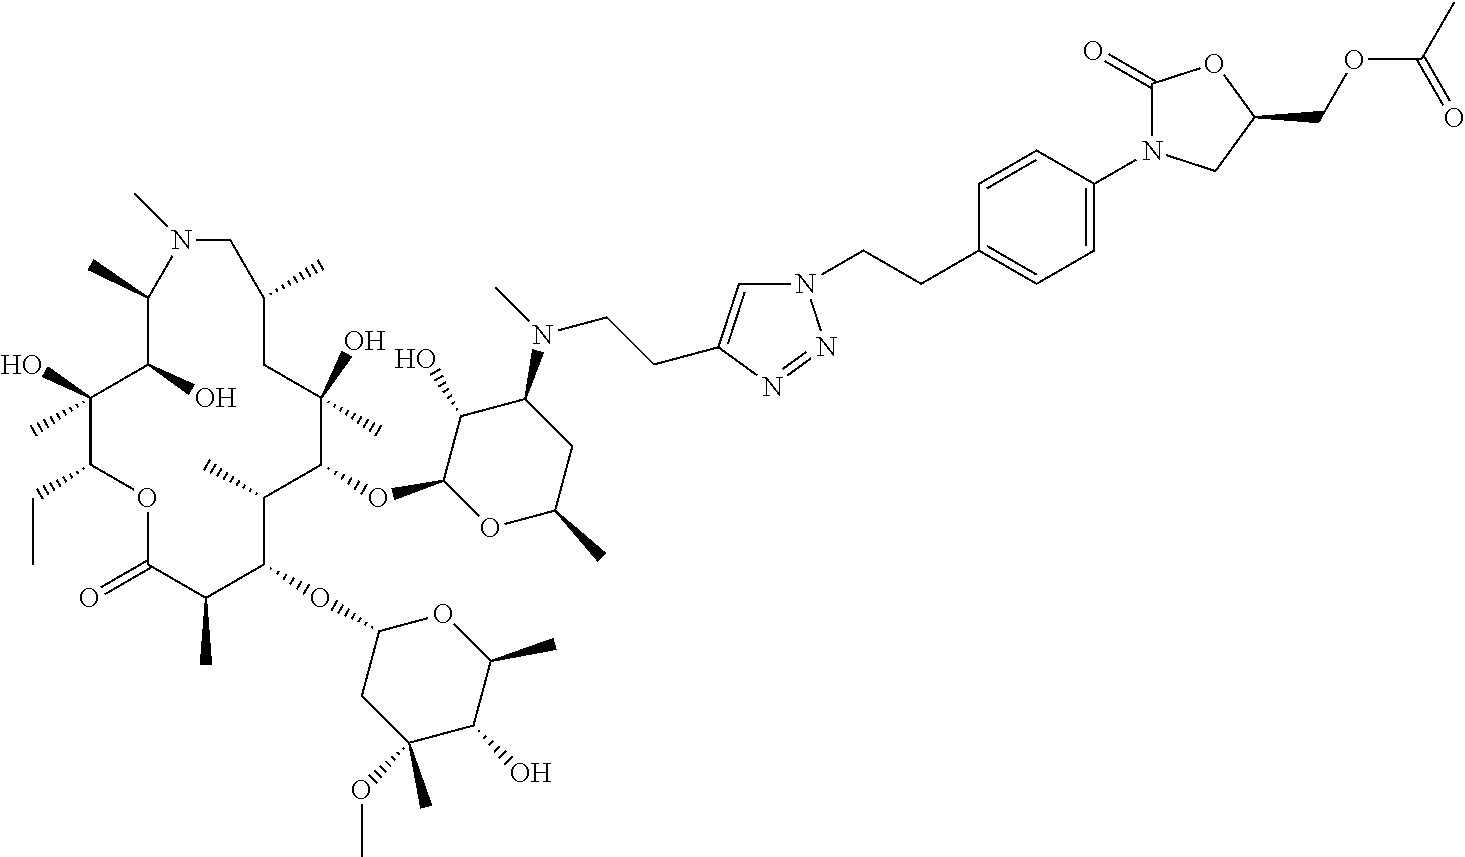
C1(O)C(OC2C(C)C(OC3CC(OC)(C)C(O)C(C)O3)C(C)C(=O)OC(CC)C(O)(C)C(O)C(C)N(C)CC(C)CC2(O)C)OC(C)CC1N(C)CCC1=CN(CCC2=CC=C(N3C(=O)OC(COC(C)=O)C3)C=C2)N=N1
